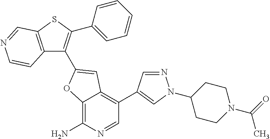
C12=C(N)N=CC(C3=CN(C4CCN(C(=O)C)CC4)N=C3)=C1C=C(C1=C(C3=CC=CC=C3)SC3=C1C=CN=C3)O2
